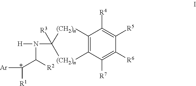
C12=C(C([R7])=C([R6])C([R5])=C1[R4])[(CH2)n]C([R3])(N(C([R2])C([R1])[Ar])[H])[(CH2)n]2
